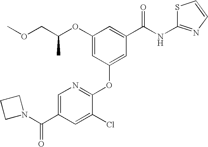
COCC(OC1=CC(OC2=NC=C(C(N3CCC3)=O)C=C2Cl)=CC(C(=O)NC2=NC=CS2)=C1)C
